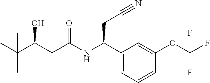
C1(C(NC(CC(C(C)(C)C)O)=O)CC#N)=CC=CC(OC(F)(F)F)=C1
